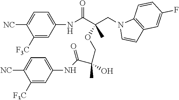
C1=C([NC])C([F3C])=CC(NC(C(CN2C=CC3=C2C=CC(F)=C3)(C)OCC(C(=O)NC2=CC=C([NC])C([F3C])=C2)(C)O)=O)=C1
